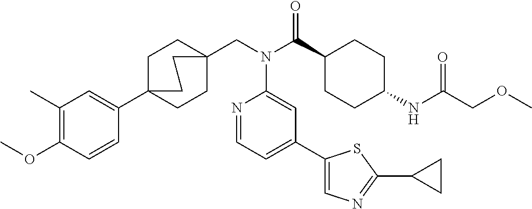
C1(C)=C(OC)C=CC(C23CCC(CN(C(C4CCC(NC(COC)=O)CC4)=O)C4=CC(C5=CN=C(C6CC6)S5)=CC=N4)(CC2)CC3)=C1
